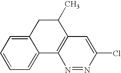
C1=CC=C2C(=C1)C1=C(C(C)C2)C=C(Cl)N=N1
